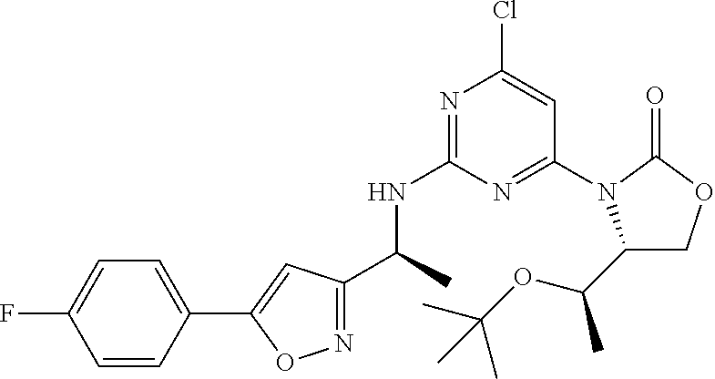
C(C)(NC1=NC(Cl)=CC(N2C(C(OC(C)(C)C)C)COC2=O)=N1)C1=NOC(C2=CC=C(F)C=C2)=C1
